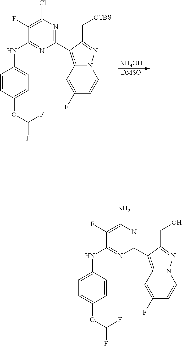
[NH4OH].[DMSO].C1(C2=C3N(N=C2C[OTBS])C=CC(F)=C3)=NC(Cl)=C(F)C(NC2=CC=C(OC(F)F)C=C2)=N1.C1(C2=C3N(N=C2CO)C=CC(F)=C3)=NC(N)=C(F)C(NC2=CC=C(OC(F)F)C=C2)=N1
